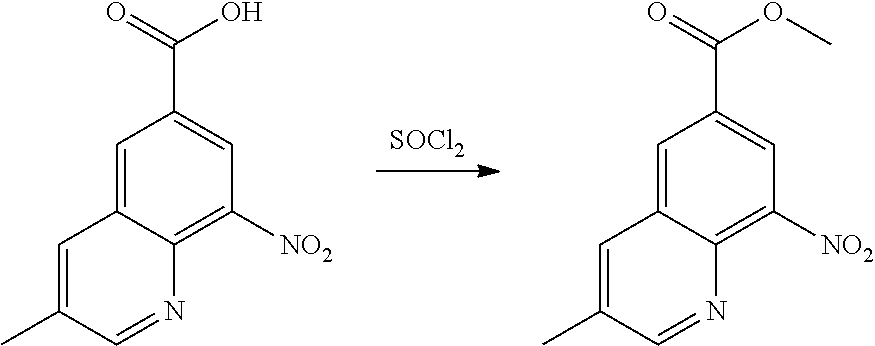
[SOCl2].C1=C2C(=C([NO2])C=C1C(O)=O)N=CC(C)=C2.C1=C2C(=C([NO2])C=C1C(OC)=O)N=CC(C)=C2
